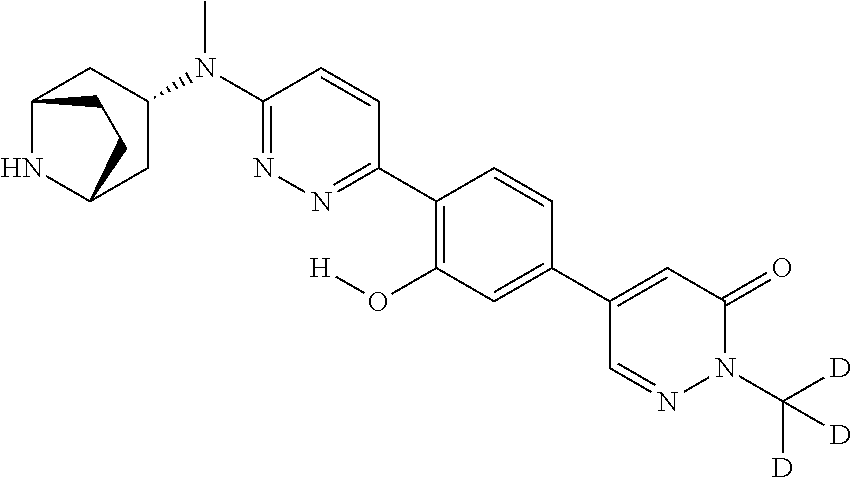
C1(C2=CC(O[H])=C(C3=NN=C(N(C)C4CC5NC(C4)CC5)C=C3)C=C2)=CC(=O)N(C([D])([D])[D])N=C1
